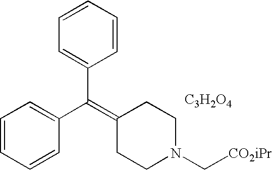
C1=CC=CC(C(=C2CCN(C[CO2iPr])CC2)C2=CC=CC=C2)=C1.[C3H2O4]
